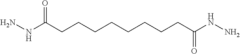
C(CCCCCC(NN)=O)CCC(NN)=O
